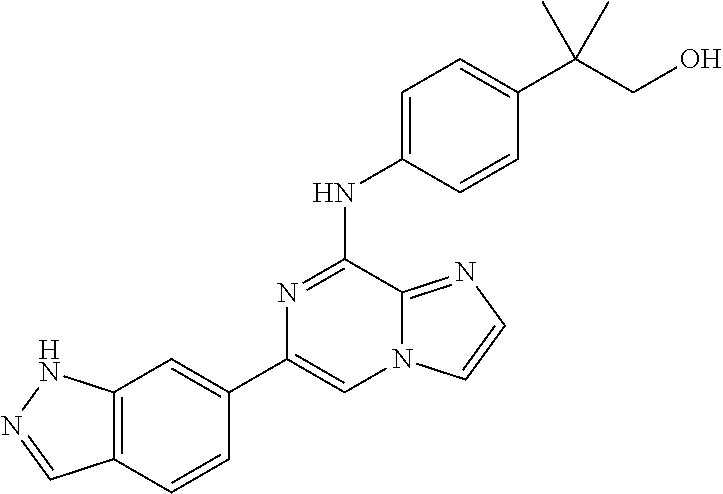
C12=C(C=CC(C3=CN4C(=NC=C4)C(NC4=CC=C(C(CO)(C)C)C=C4)=N3)=C1)C=NN2
